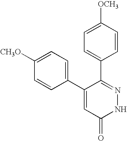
C1=C([OCH3])C=CC(C2=NNC(=O)C=C2C2=CC=C([CH3O])C=C2)=C1
